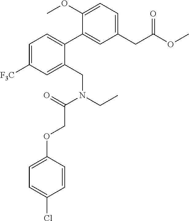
C1(CC(OC)=O)=CC=C(OC)C(C2=CC=C([F3C])C=C2CN(CC)C(=O)COC2=CC=C(Cl)C=C2)=C1
